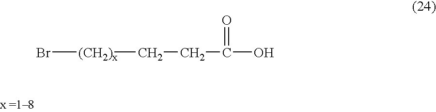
Br[(CH2)x]CCC(=O)O
